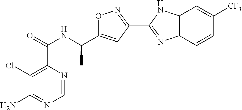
O1N=C(C2=NC3=C(N2)C=C([CF3])C=C3)C=C1C(NC(C1=C(Cl)C(N)=NC=N1)=O)C
